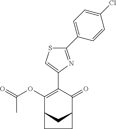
C1(C2=CC=C(Cl)C=C2)=NC(C2=C(OC(=O)C)C3CC(C2=O)CC3)=CS1
